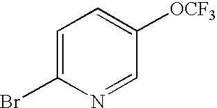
C1=C(Br)N=CC([OCF3])=C1
